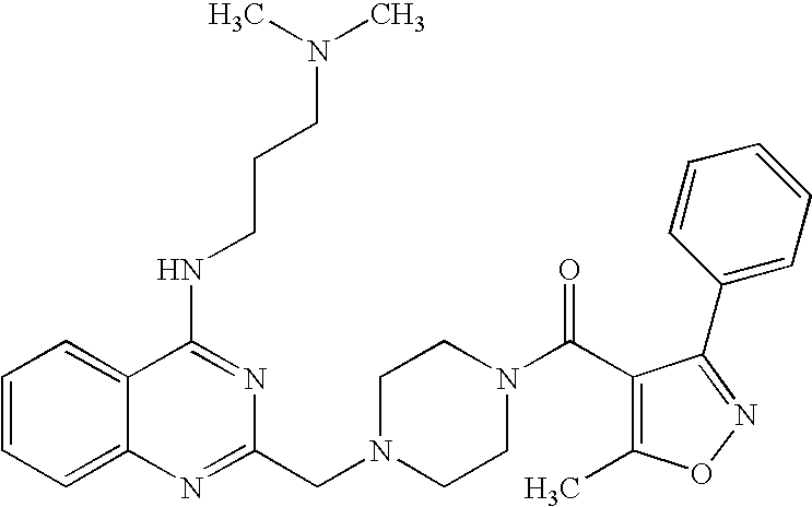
C1=CC=C2C(=C1)C(NCCCN(C)C)=NC(CN1CCN(C(C3=C(C)ON=C3C3=CC=CC=C3)=O)CC1)=N2
